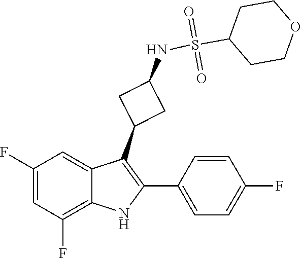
S(=O)(C1CCOCC1)(=O)NC1CC(C2=C(C3=CC=C(F)C=C3)NC3=C(F)C=C(F)C=C23)C1
